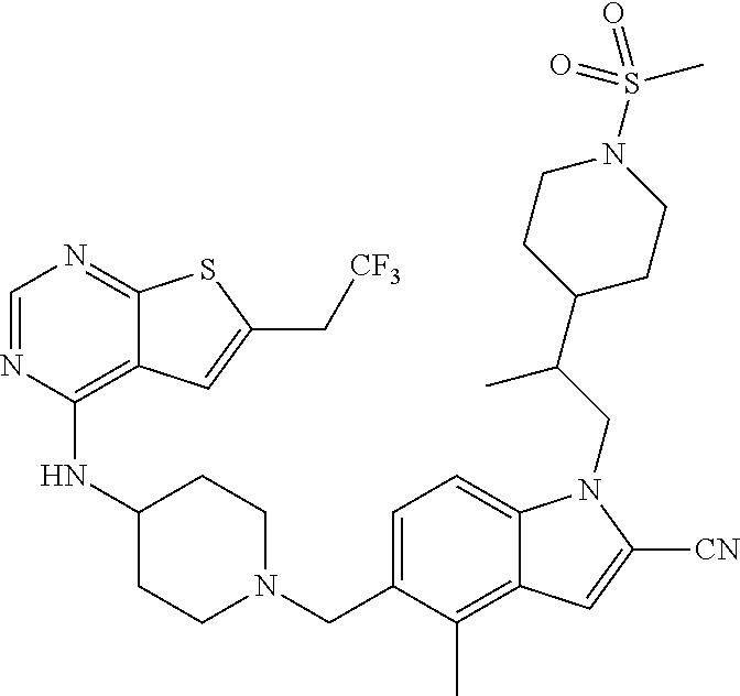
C1=NC(NC2CCN(CC3=CC=C4C(=C3C)C=C([CN])N4CC(C3CCN(S(C)(=O)=O)CC3)C)CC2)=C2C(=N1)SC(C[CF3])=C2
